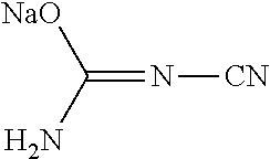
[NaO]C(N)=N[CN]
